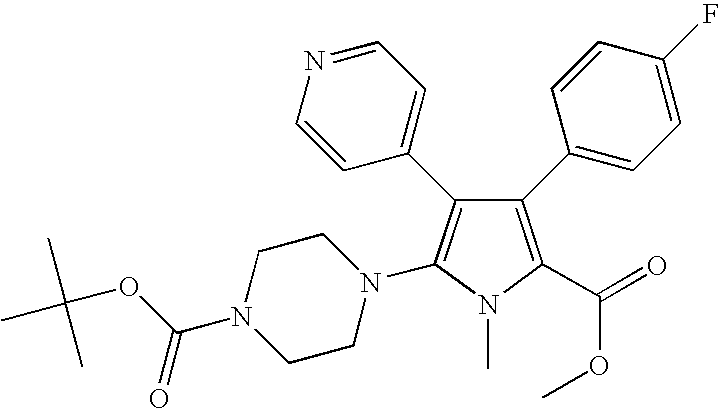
C1(C2=CC=C(F)C=C2)=C(C(=O)OC)N(C)C(N2CCN(C(OC(C)(C)C)=O)CC2)=C1C1=CC=NC=C1
